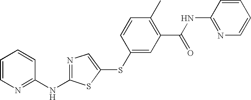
C1=CN=C(NC2=NC=C(SC3=CC(C(=O)NC4=NC=CC=C4)=C(C)C=C3)S2)C=C1
